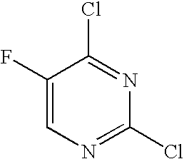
C1(F)=CN=C(Cl)N=C1Cl
